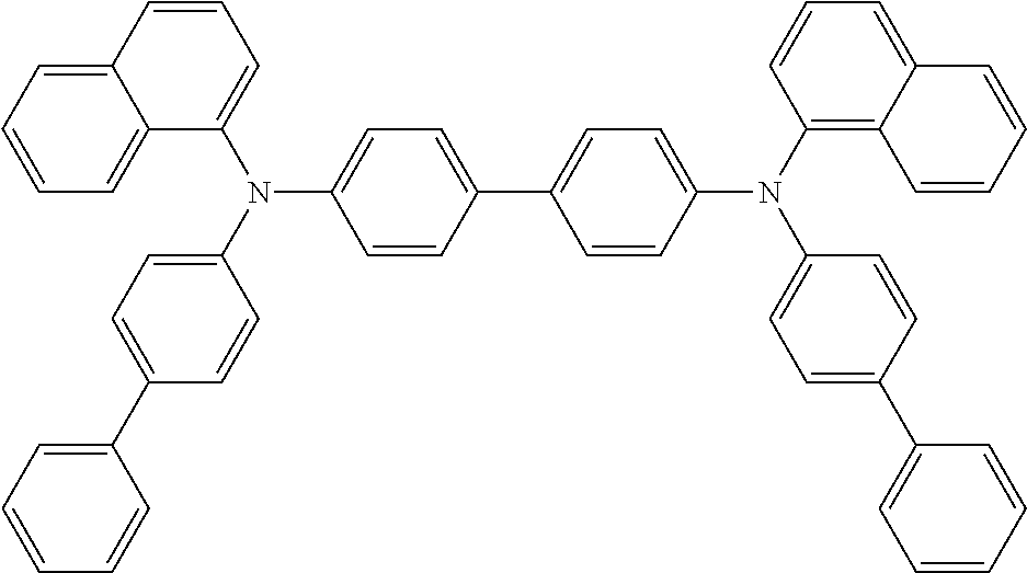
C1(C2=CC=C(N(C3=C4C(=CC=C3)C=CC=C4)C3=CC=C(C4=CC=CC=C4)C=C3)C=C2)=CC=C(N(C2=CC=C(C3=CC=CC=C3)C=C2)C2=CC=CC3=CC=CC=C23)C=C1
